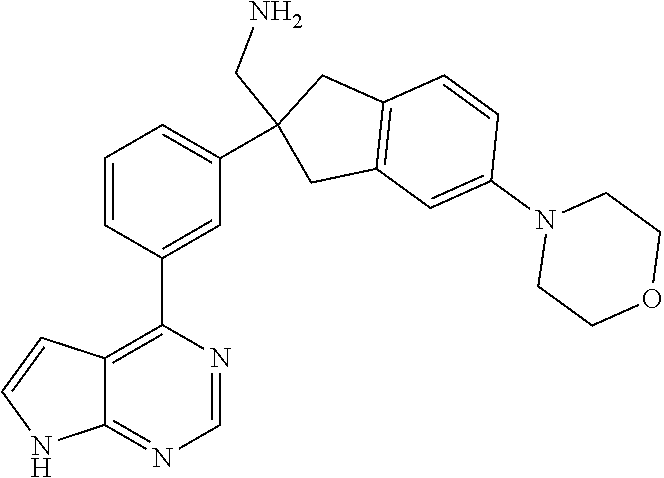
C1=CC(C2=C3C(=NC=N2)NC=C3)=CC(C2(CN)CC3=C(C2)C=CC(N2CCOCC2)=C3)=C1
